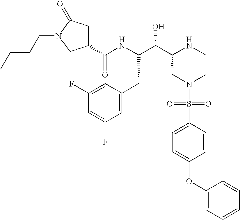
C1(C(NC(C(C2CN(S(=O)(=O)C3=CC=C(OC4=CC=CC=C4)C=C3)CCN2)O)CC2=CC(F)=CC(F)=C2)=O)CC(=O)N(CCCC)C1
